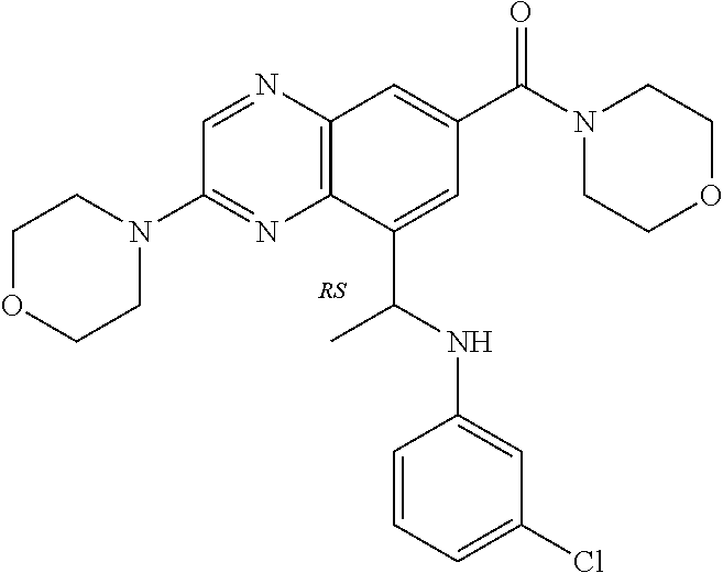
C1(N2CCOCC2)=NC2=C(N=C1)C=C(C(N1CCOCC1)=O)C=C2C(NC1=CC(Cl)=CC=C1)C
